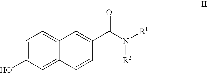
C1=C(O)C=C2C(=C1)C=C(C(=O)N([R2])[R1])C=C2
